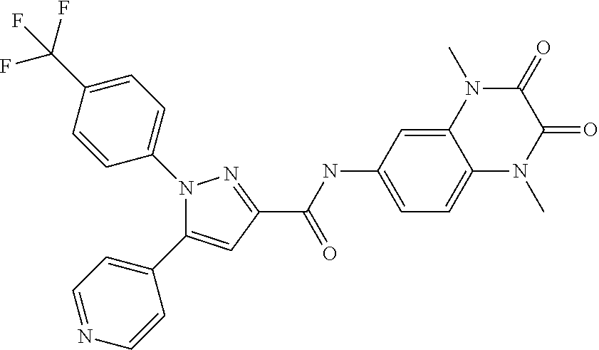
C1(C(NC2=CC=C3C(=C2)N(C)C(=O)C(=O)N3C)=O)=NN(C2=CC=C(C(F)(F)F)C=C2)C(C2=CC=NC=C2)=C1
